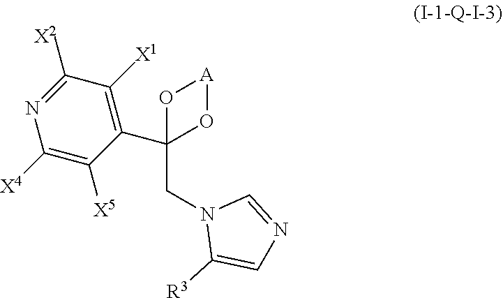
C1(CN2C([R3])=CN=C2)(C2=C([X1])C([X2])=NC([X4])=C2[X5])O[A]O1
